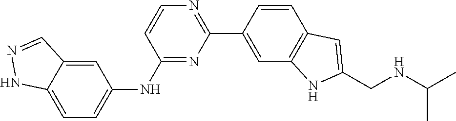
C1(NC2=CC=C3C(=C2)C=NN3)=NC(C2=CC3=C(C=C2)C=C(CNC(C)C)N3)=NC=C1
